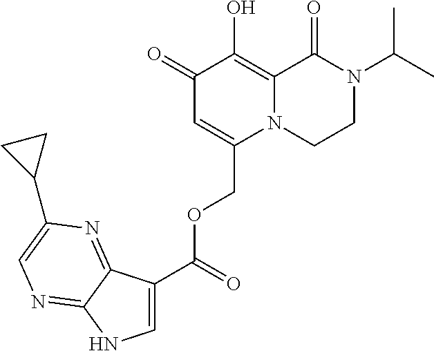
C1=C(C(=O)OCC2=CC(=O)C(O)=C3N2CCN(C(C)C)C3=O)C2=NC(C3CC3)=CN=C2N1
